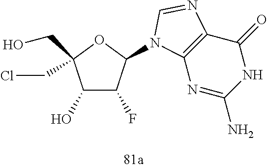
C1(O)C(CO)(CCl)OC(N2C3=C(C(=O)NC(N)=N3)N=C2)C1F
